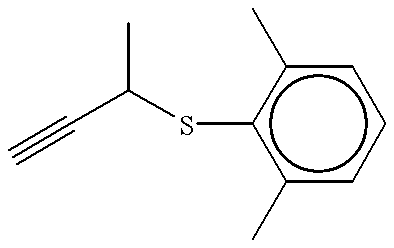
CC(C#C)Sc1c(C)cccc1C
